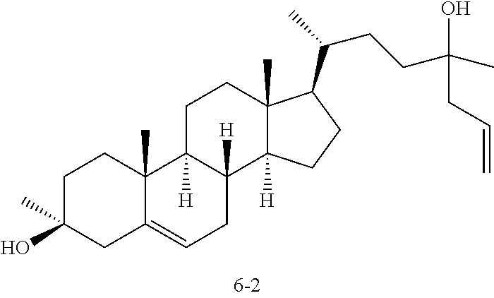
C1C(O)(C)CC2=CCC3([H])C([H])(C2(C)C1)CCC1(C)C3([H])CCC1C(CCC(C)(O)CC=C)C
